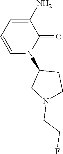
C1=C(N)C(=O)N(C2CN(CCF)CC2)C=C1
